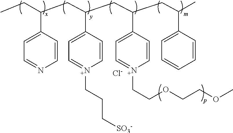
CCC(CC(CC(CC(C)C1=CC=CC=C1)C1=CC=[N+](CCOCCOC)C=C1)C1=CC=[N+](CCC[SO3-])C=C1)C1=CC=NC=C1.[Cl-]
